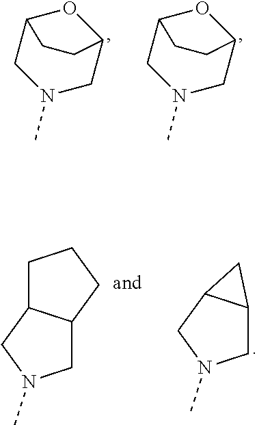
C1N(C)CC2OC1CC2.C1N(C)CC2OC1CC2.C1C2C(CC1)CN(C)C2.C12C(CN(C)C1)C2
